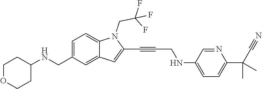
C(N1C2=CC=C(CNC3CCOCC3)C=C2C=C1C#CCNC1=CC=C(C(C)(C)C#N)N=C1)C(F)(F)F
